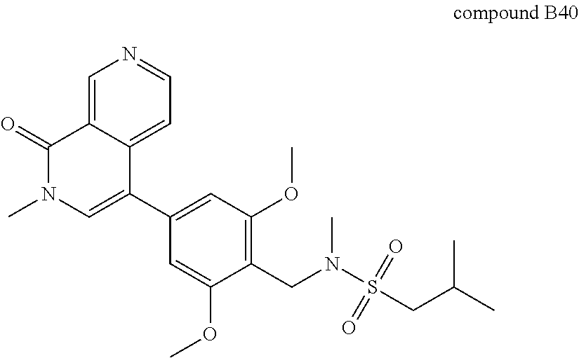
C1=C(C2=CN(C)C(=O)C3=CN=CC=C32)C=C(OC)C(CN(S(CC(C)C)(=O)=O)C)=C1OC
